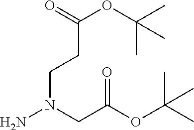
NN(CC(OC(C)(C)C)=O)CCC(OC(C)(C)C)=O
